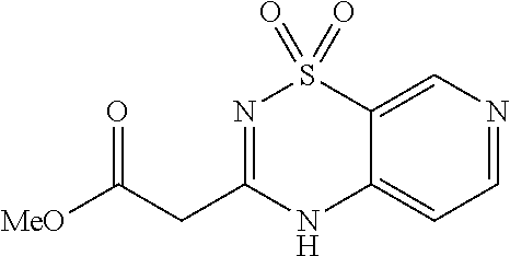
N1C2=CC=NC=C2S(=O)(=O)N=C1CC([MeO])=O
